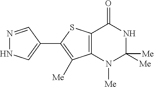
C12=C(N([Me])C([Me])([Me])NC1=O)C([Me])=C(C1=CNN=C1)S2
